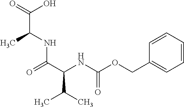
C1=CC=CC(COC(NC(C(=O)NC(C(O)=O)C)C(C)C)=O)=C1
